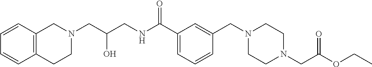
C1=C(C(NCC(CN2CC3=C(CC2)C=CC=C3)O)=O)C=C(CN2CCN(CC(OCC)=O)CC2)C=C1
